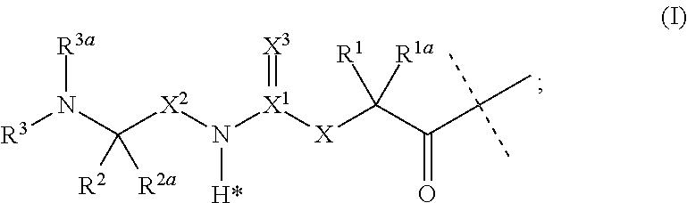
[R3]N(C([X2]N([H*])[X1]([X]C(C(C(C)(C)C)=O)([R1])[R1a])=[X3])([R2])[R2a])[R3a]
